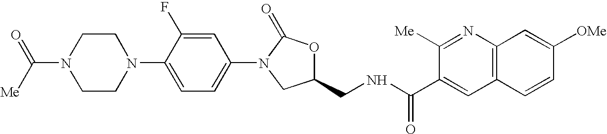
N1(C([Me])=O)CCN(C2=CC=C(N3C(=O)OC(CNC(C4=CC5=C(N=C4[Me])C=C([OMe])C=C5)=O)C3)C=C2F)CC1
